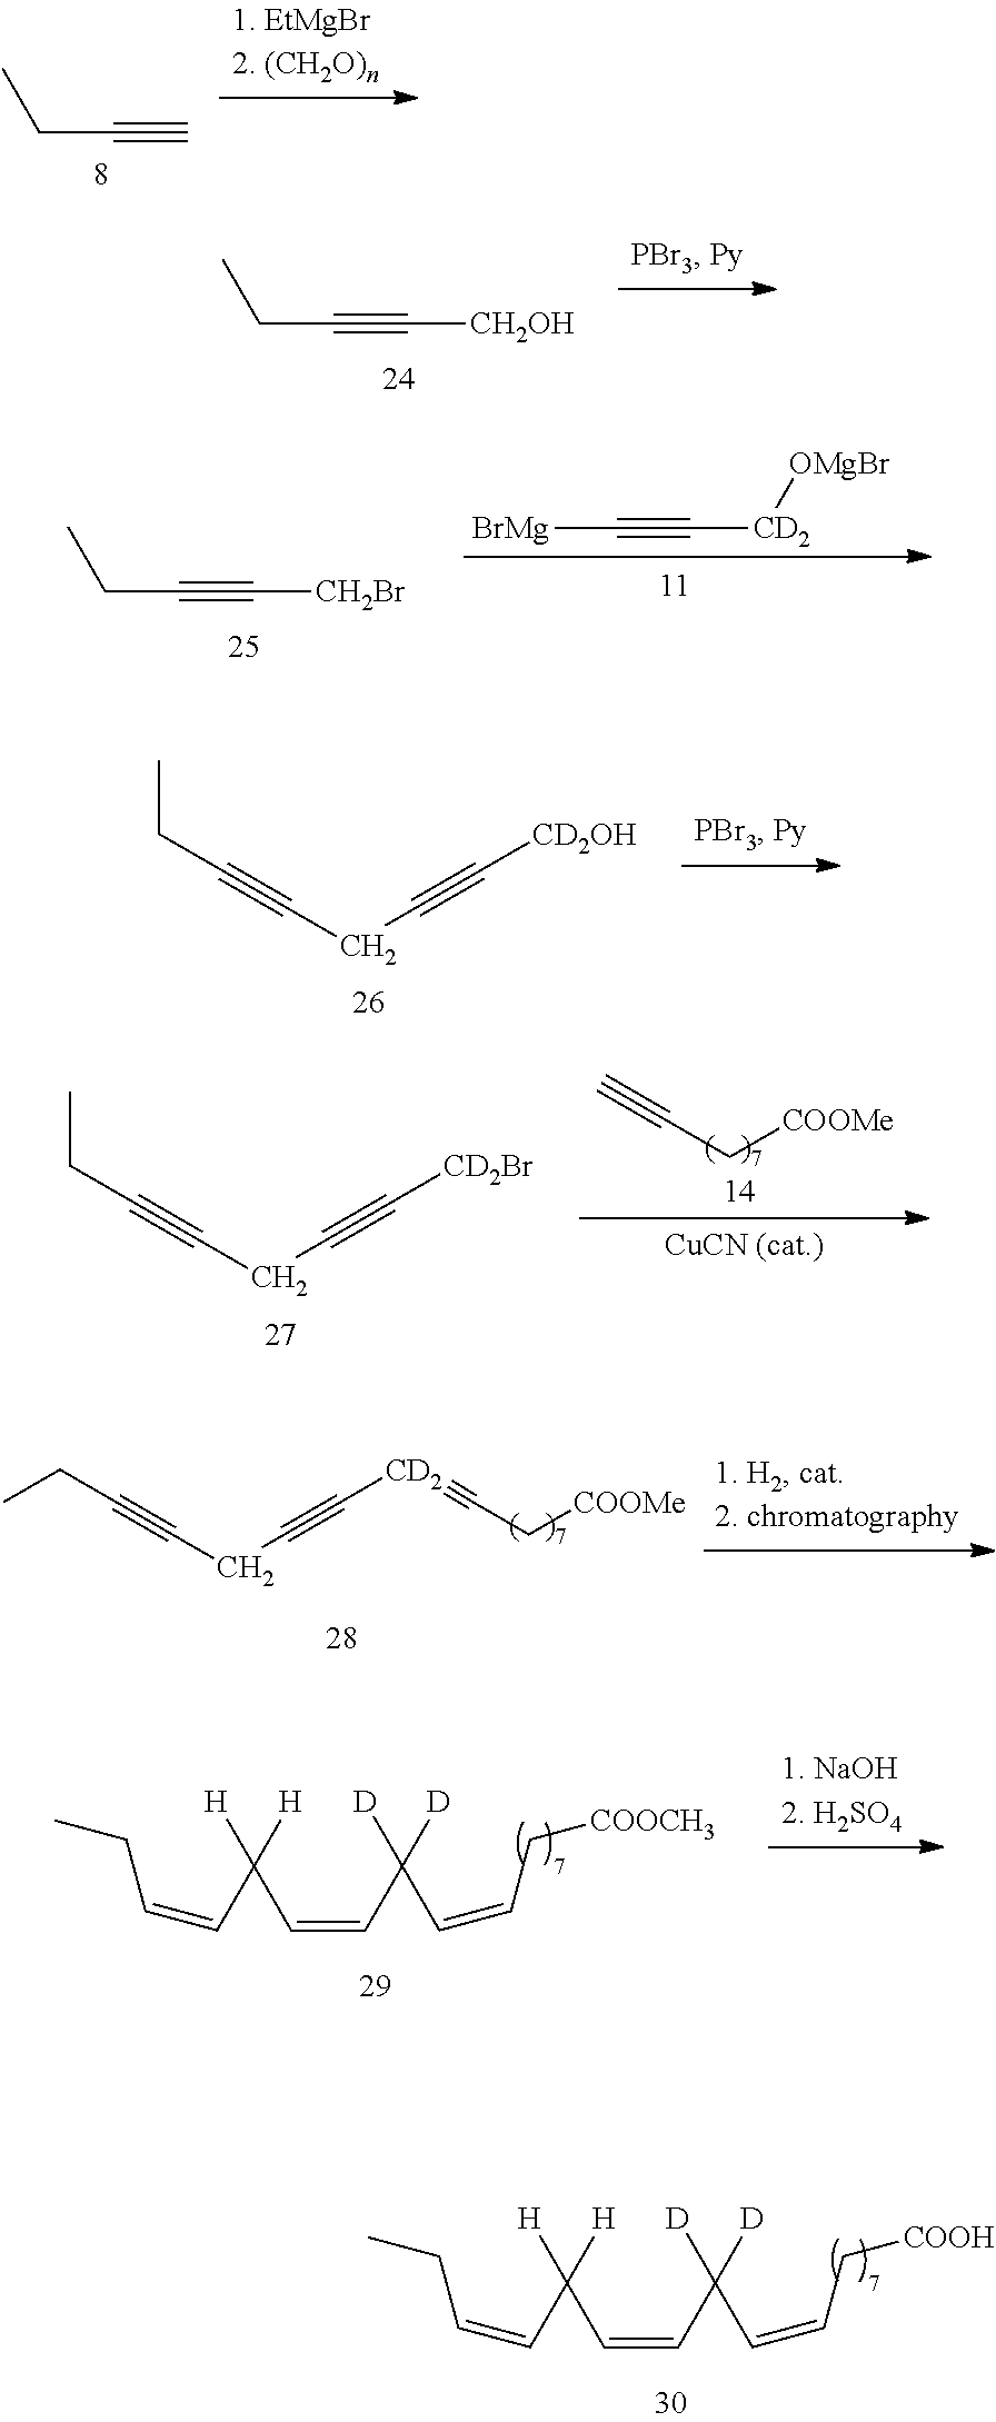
CCC#C.CCC#C[CH2OH].CCC#C[CH2Br].[BrMg]C#C[CD2][OMgBr].CCC#CCC#C[CD2OH].CCC#CCC#C[CD2Br].C#CC[COOMe].CCC#CCC#C[CD2]#CC[COOMe].C(=CC(C=CC[COOCH3])([D])[D])C(C=CCC)([H])[H].C(=CC(C=CC[COOH])([D])[D])C(C=CCC)([H])[H]
